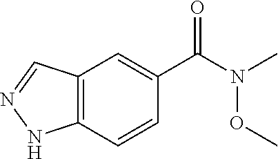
C12=C(C=CC(C(N(C)OC)=O)=C1)NN=C2
